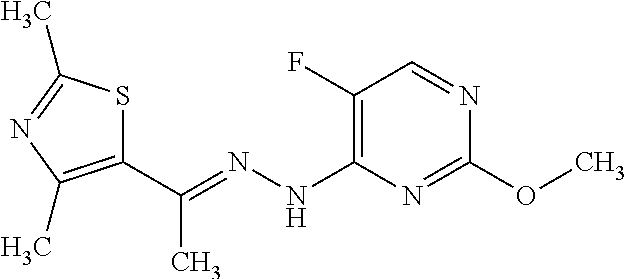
C1(C(=NNC2=C(F)C=NC(OC)=N2)C)=C(C)N=C(C)S1
